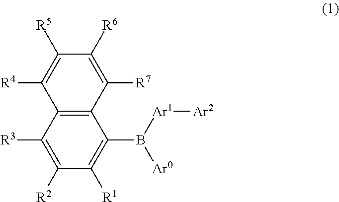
C1([R3])=C([R2])C([R1])=C(B([Ar0])[Ar1][Ar2])C2=C1C([R4])=C([R5])C([R6])=C2[R7]
